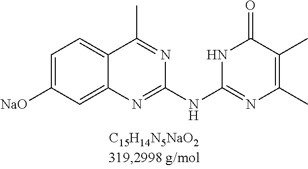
C1=C([NaO])C=C2C(=C1)C(C)=NC(NC1=NC(C)=C(C)C(=O)N1)=N2
